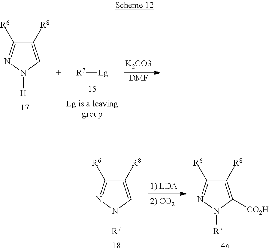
[R7][Lg].[DMF].C1([R8])=CN([H])N=C1[R6].C1([R8])=C([CO2H])N([R7])N=C1[R6].C1([R8])=CN([R7])N=C1[R6]
